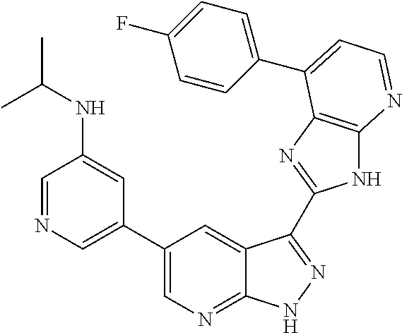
C1=NC=C(C2=CN=C3C(=C2)C(C2=NC4=C(N2)N=CC=C4C2=CC=C(F)C=C2)=NN3)C=C1NC(C)C
